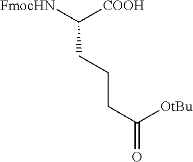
[FmocHN]C([COOH])CCCC(=O)[OtBu]
